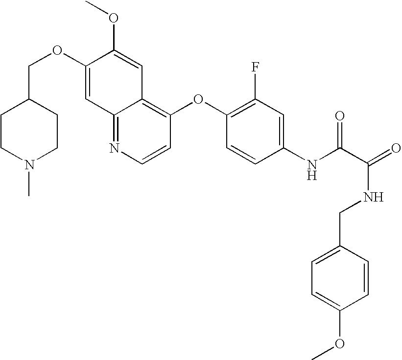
C12=NC=CC(OC3=C(F)C=C(NC(C(=O)NCC4=CC=C(OC)C=C4)=O)C=C3)=C1C=C(OC)C(OCC1CCN(C)CC1)=C2
